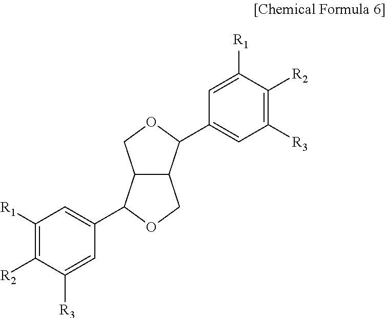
C1([R1])=C([R2])C([R3])=CC(C2C3C(CO2)C(C2=CC([R3])=C([R2])C([R1])=C2)OC3)=C1
